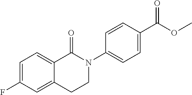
C1=C(F)C=C2C(=C1)C(=O)N(C1=CC=C(C(OC)=O)C=C1)CC2
